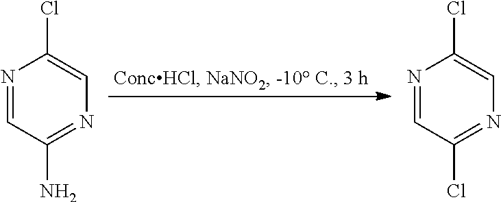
N1=CC(N)=NC=C1Cl.N1=CC(Cl)=NC=C1Cl
